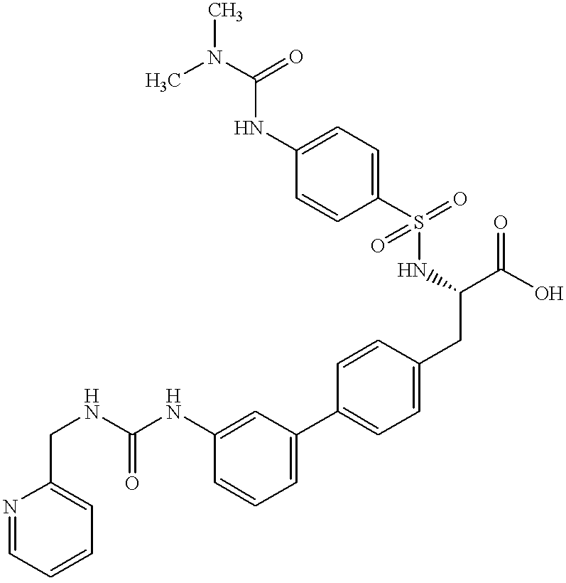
C(NC1=CC(C2=CC=C(CC(NS(C3=CC=C(NC(N(C)C)=O)C=C3)(=O)=O)C(O)=O)C=C2)=CC=C1)(NCC1=CC=CC=N1)=O
